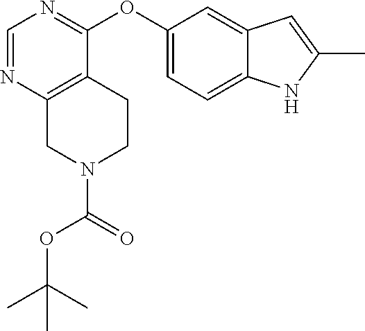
C1(OC2=NC=NC3=C2CCN(C(=O)OC(C)(C)C)C3)=CC=C2C(=C1)C=C(C)N2
